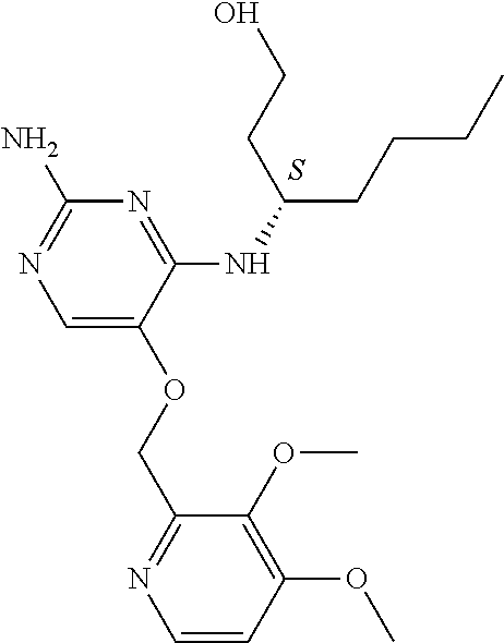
S.C1=C(OCC2=NC=CC(OC)=C2OC)C(NC(CCCC)CCO)=NC(N)=N1
